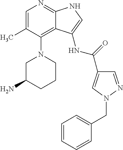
C1=C(C)C(N2CC(N)CCC2)=C2C(=N1)NC=C2NC(=O)C1=CN(CC2=CC=CC=C2)N=C1
